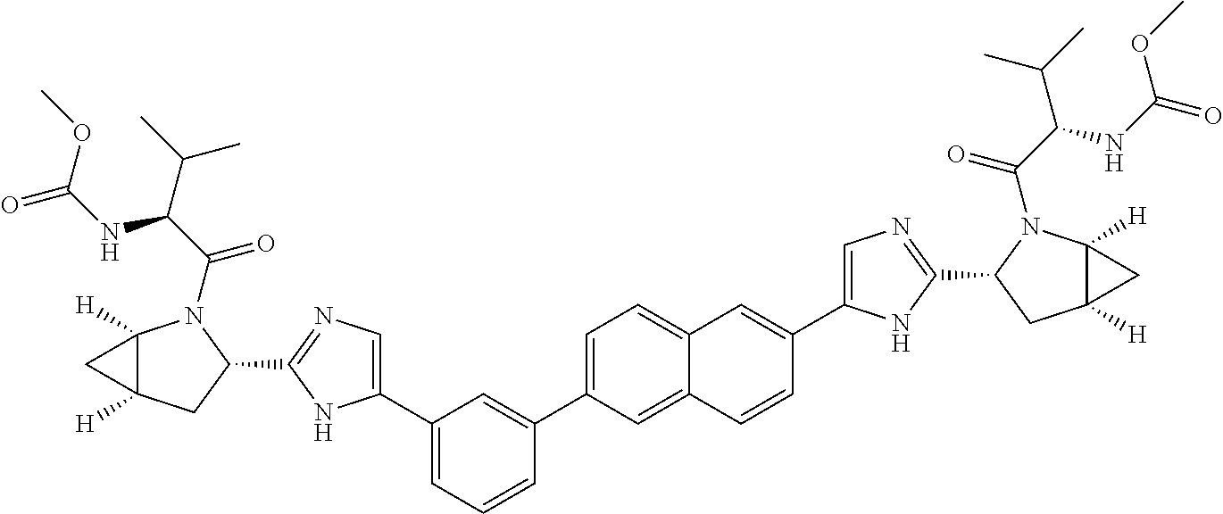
C1(C2=CN=C(C3N(C(C(C(C)C)NC(=O)OC)=O)C4([H])C([H])(C3)C4)N2)=CC=CC(C2=CC=C3C(=C2)C=CC(C2=CN=C(C4CC5([H])C([H])(N4C(C(NC(=O)OC)C(C)C)=O)C5)N2)=C3)=C1
